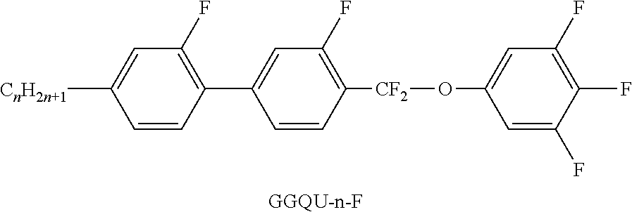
[GGQU-n-F].C1=C([CnH2n+1])C=CC(C2=CC(F)=C([CF2]OC3=CC(F)=C(F)C(F)=C3)C=C2)=C1F
